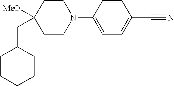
C1CCCCC1CC1([MeO])CCN(C2=CC=C(C#N)C=C2)CC1
